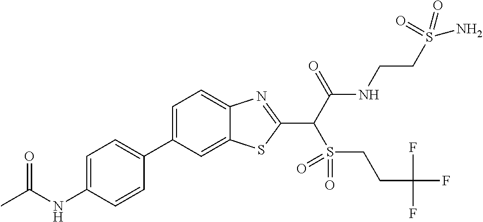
C1=C(C2=CC=C(NC(C)=O)C=C2)C=C2C(=C1)N=C(C(C(NCCS(N)(=O)=O)=O)S(=O)(=O)CCC(F)(F)F)S2
